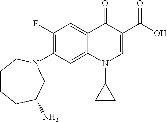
C1CCC(N)CN(C2=C(F)C=C3C(=C2)N(C2CC2)C=C(C(O)=O)C3=O)C1
